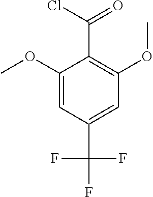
C1(OC)=CC(C(F)(F)F)=CC(OC)=C1C(Cl)=O
